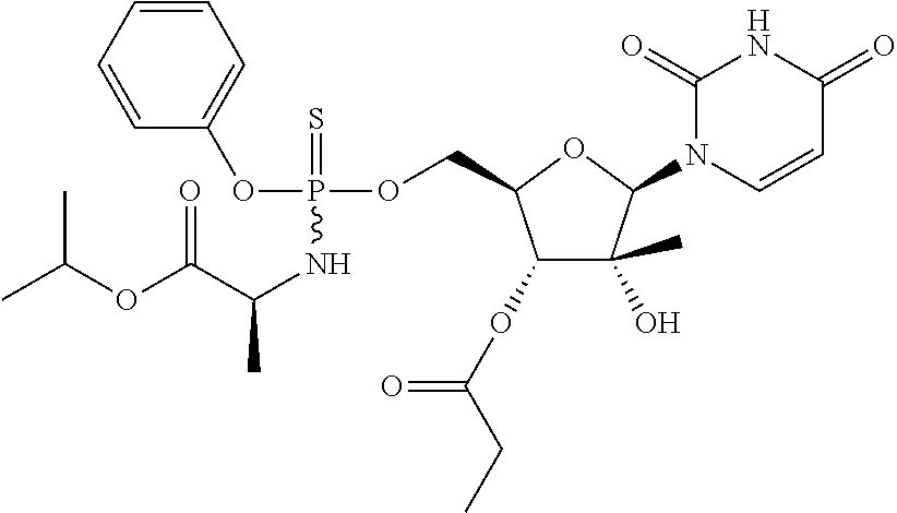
C1(OC(=O)CC)C(O)(C)C(N2C=CC(=O)NC2=O)OC1COP(OC1=CC=CC=C1)(=S)NC(C)C(OC(C)C)=O
